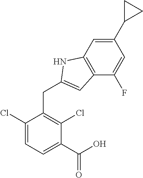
C1(C(O)=O)=CC=C(Cl)C(CC2=CC3=C(C=C(C4CC4)C=C3F)N2)=C1Cl
